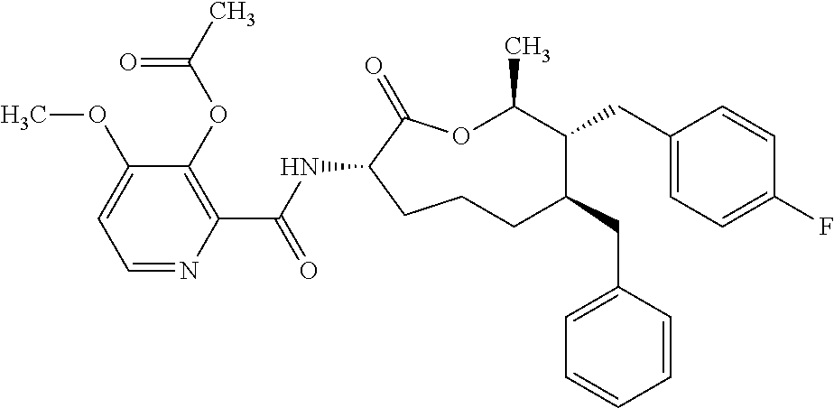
C1CC(NC(C2=C(OC(C)=O)C(OC)=CC=N2)=O)C(=O)OC(C)C(CC2=CC=C(F)C=C2)C(CC2=CC=CC=C2)C1
